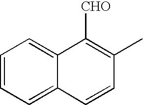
C12=CC=CC=C1C=CC(C)=C2[CHO]
